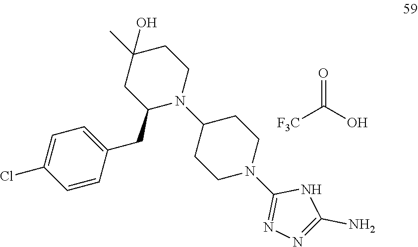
[F3C]C(O)=O.C1=CC(CC2N(C3CCN(C4=NN=C(N)N4)CC3)CCC(C)(O)C2)=CC=C1Cl
